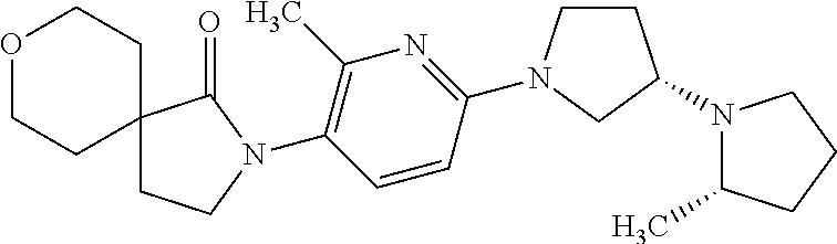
O1CCC2(CC1)CCN(C1=C(C)N=C(N3CCC(N4C(C)CCC4)C3)C=C1)C2=O
